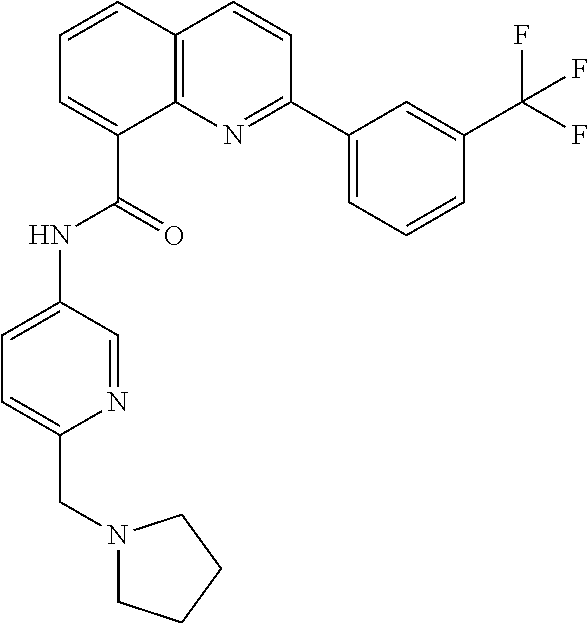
C1=CC2=C(C(C(=O)NC3=CC=C(CN4CCCC4)N=C3)=C1)N=C(C1=CC=CC(C(F)(F)F)=C1)C=C2
